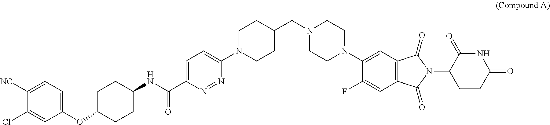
C1(F)=CC2=C(C(=O)N(C3C(=O)NC(=O)CC3)C2=O)C=C1N1CCN(CC2CCN(C3=CC=C(C(NC4CCC(OC5=CC=C([NC])C(Cl)=C5)CC4)=O)N=N3)CC2)CC1
